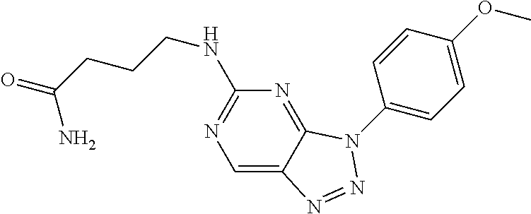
C1=C2C(=NC(NCCCC(=O)N)=N1)N(C1=CC=C(OC)C=C1)N=N2
